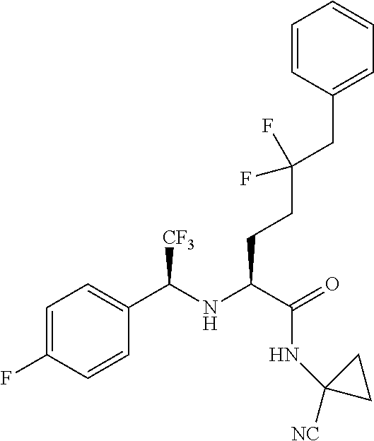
C(C(CCC(C(=O)NC1([NC])CC1)NC(C1=CC=C(F)C=C1)[CF3])(F)F)C1=CC=CC=C1
